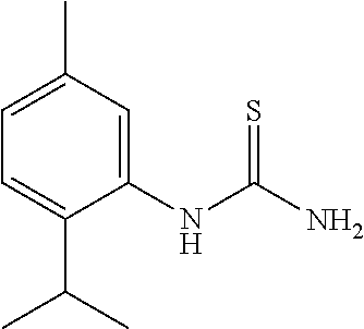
C1=C(C)C=C(NC(N)=S)C(C(C)C)=C1
